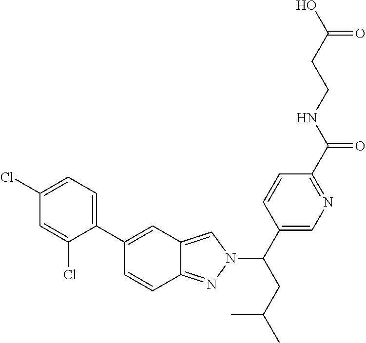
C1=CC2=NN(C(CC(C)C)C3=CN=C(C(NCCC(O)=O)=O)C=C3)C=C2C=C1C1=CC=C(Cl)C=C1Cl
